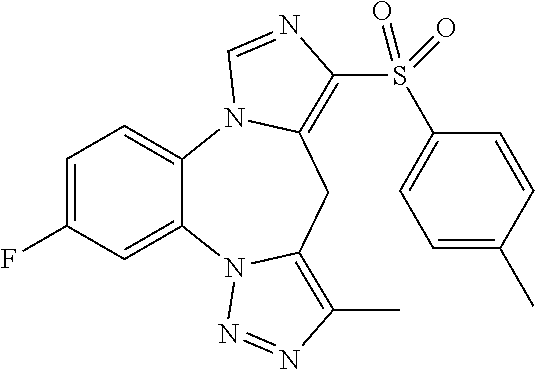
C1=C(F)C=C2C(=C1)N1C(=C(S(=O)(C3=CC=C(C)C=C3)=O)N=C1)CC1=C(C)N=NN21
